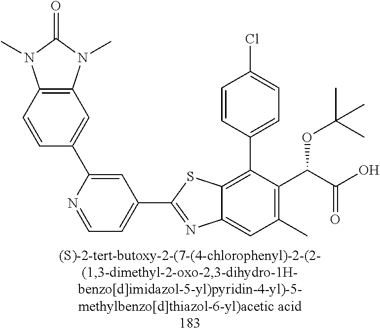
C12=C(C3=CC=C(Cl)C=C3)C(C(C(=O)O)OC(C)(C)C)=C(C)C=C1N=C(C1=CC=NC(C3=CC4=C(C=C3)N(C)C(=O)N4C)=C1)S2
